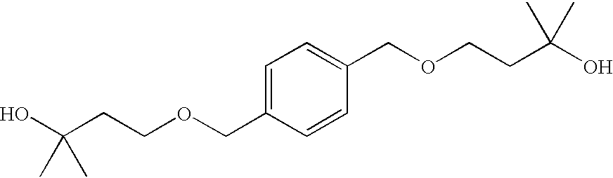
OC(CCOCC1=CC=C(COCCC(O)(C)C)C=C1)(C)C
